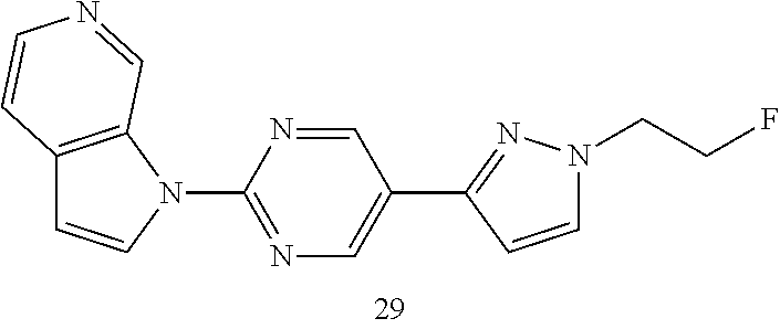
C12=C(N(C3=NC=C(C4=NN(CCF)C=C4)C=N3)C=C1)C=NC=C2
